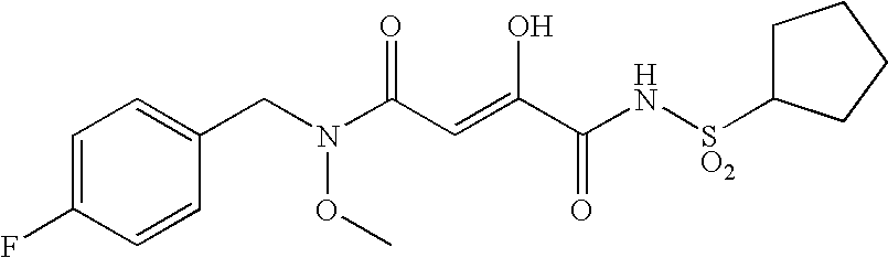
N(CC1=CC=C(F)C=C1)(OC)C(C=C(O)C(N[SO2]C1CCCC1)=O)=O
